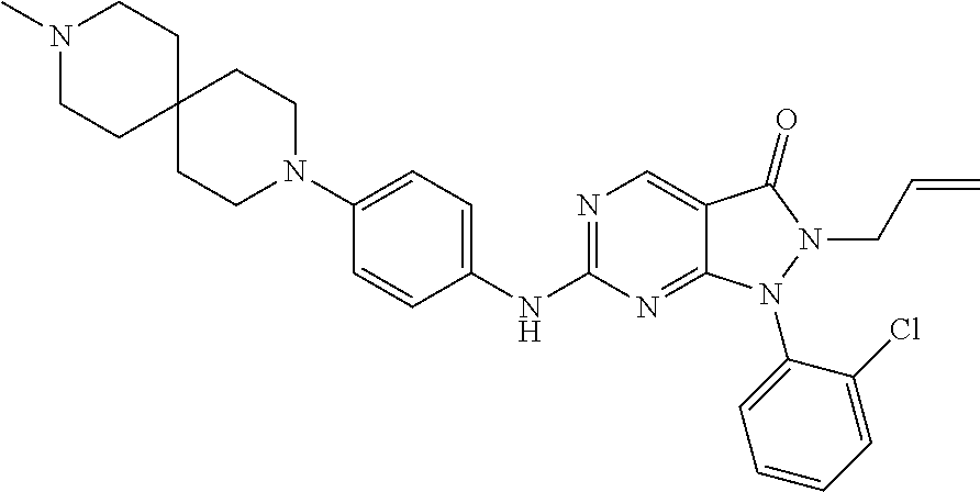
C12(CCN(C)CC1)CCN(C1=CC=C(NC3=NC=C4C(=N3)N(C3=CC=CC=C3Cl)N(CC=C)C4=O)C=C1)CC2
